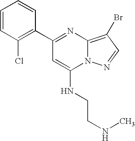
C1(C2=C(Cl)C=CC=C2)=NC2=C(Br)C=NN2C(NCCNC)=C1
